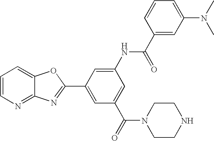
C1=CN=C2C(=C1)OC(C1=CC(C(N3CCNCC3)=O)=CC(NC(C3=CC(N(C)C)=CC=C3)=O)=C1)=N2
